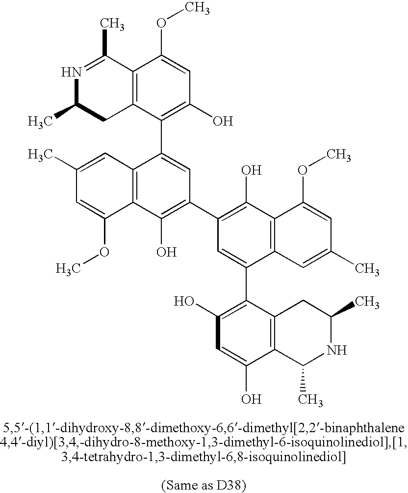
N1=C(C)C2=C(CC1C)C(C1=CC(C3=C(O)C4=C(C(C5=C(O)C=C(O)C6=C5CC(C)NC6C)=C3)C=C(C)C=C4OC)=C(O)C3=C1C=C(C)C=C3OC)=C(O)C=C2OC
